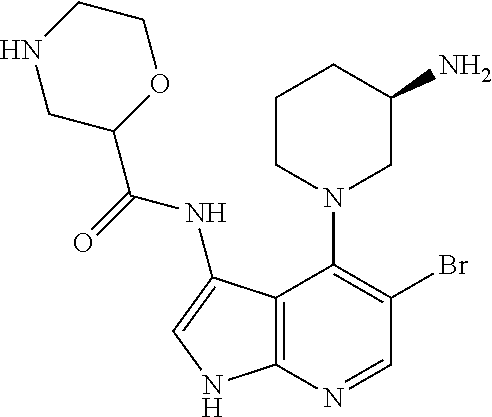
C12=C(N=CC(Br)=C1N1CC(N)CCC1)NC=C2NC(=O)C1OCCNC1
